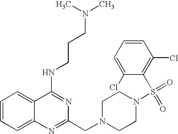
C1=CC=C2C(=C1)C(NCCCN(C)C)=NC(CN1CCN(S(=O)(=O)C3=C(Cl)C=CC=C3Cl)CC1)=N2
